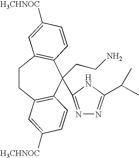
C1CC2=C(C=CC([H3CHNOC])=C2)C(CCN)(C2=NN=C(C(C)C)N2)C2=C1C=C([H3CHNOC])C=C2
